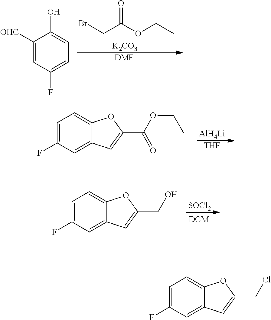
BrCC(OCC)=O.[K2CO3].[DMF].C1([OHC])=CC(F)=CC=C1O.[AlH4Li].[THF].C1=C(F)C=C2C(=C1)OC(C(OCC)=O)=C2.[SOCl2].C1=C(F)C=C2C(=C1)OC(CO)=C2.C1=C(F)C=C2C(=C1)OC(CCl)=C2
